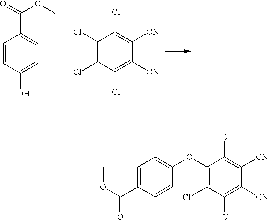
C1=CC(O)=CC=C1C(=O)OC.C1(Cl)=C([CN])C([CN])=C(Cl)C(Cl)=C1Cl.C1(Cl)=C([CN])C([CN])=C(Cl)C(OC2=CC=C(C(OC)=O)C=C2)=C1Cl
